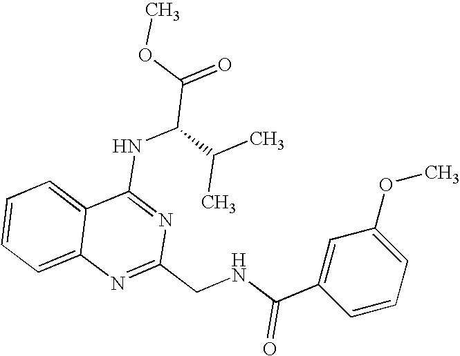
C12=CC=CC=C1N=C(CNC(C1=CC(OC)=CC=C1)=O)N=C2NC(C(=O)OC)C(C)C
